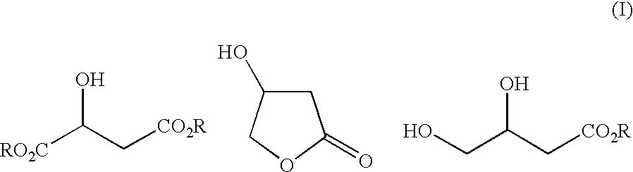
[RO2C]C(C[CO2R])O.C1C(O)COC1=O.C(C(C[CO2R])O)O
